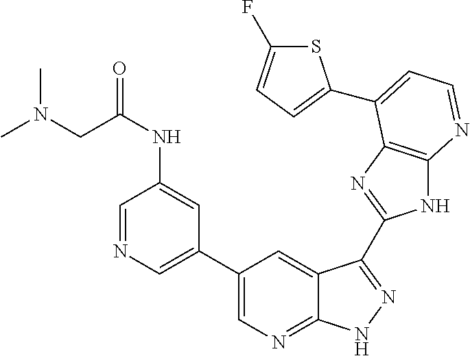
C1(C2=CN=CC(NC(CN(C)C)=O)=C2)=CN=C2C(=C1)C(C1=NC3=C(N1)N=CC=C3C1=CC=C(F)S1)=NN2
